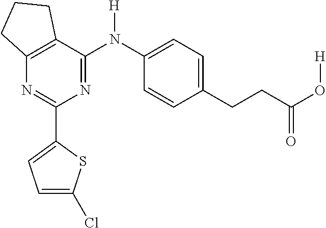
C1(C2=CC=C(Cl)S2)=NC2=C(C(N(C3=CC=C(CCC(O[H])=O)C=C3)[H])=N1)CCC2
